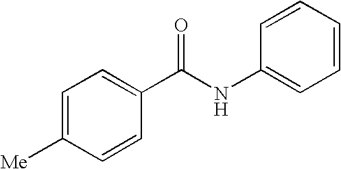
C1=C([Me])C=CC(C(NC2=CC=CC=C2)=O)=C1
